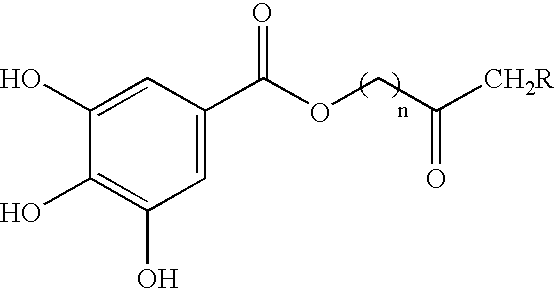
C1=C(C(OCC([CH2R])=O)=O)C=C(O)C(O)=C1O
